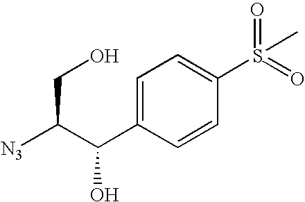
C1=CC(C(C([N3])CO)O)=CC=C1S(=O)(=O)C
